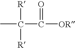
CC([R])([R])C(=O)[OR]
